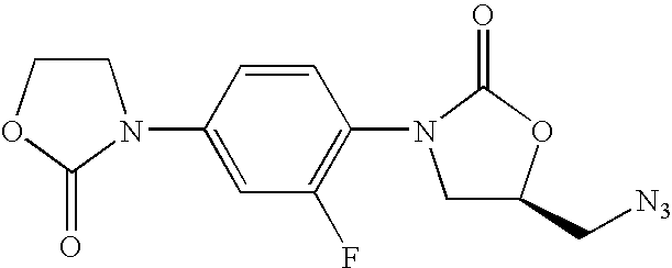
C1COC(=O)N1C1=CC(F)=C(N2CC(C[N3])OC2=O)C=C1
